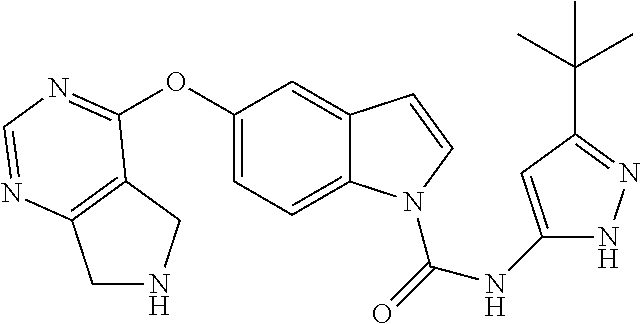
C1NCC2=C1N=CN=C2OC1=CC=C2C(=C1)C=CN2C(NC1=CC(C(C)(C)C)=NN1)=O
